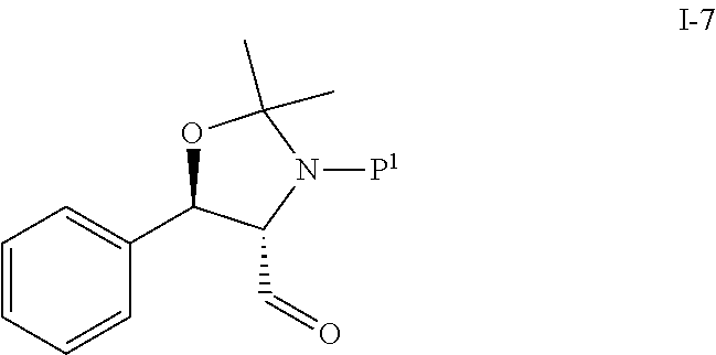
C1=CC=CC(C2OC(C)(C)N([P1])C2C=O)=C1
